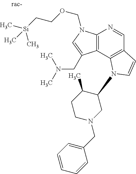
C[Si](CCOCN1C2=C(C(CN(C)C)=C1)C1=C(C=N2)C=CN1C1C(C)CCN(CC2=CC=CC=C2)C1)(C)C
